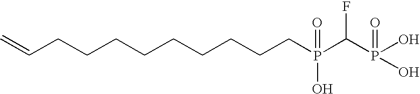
C(CCCCCCCCP(C(P(O)(=O)O)F)(=O)O)C=C
